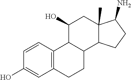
C1=CC2=C(C=C1O)CCC1C2C(O)CC2(C)C1CCC2N
